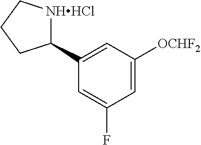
C1=C(F)C=C([OCHF2])C=C1C1[NHHCl]CCC1
